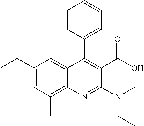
C1(CC)=CC(C)=C2C(=C1)C(C1=CC=CC=C1)=C(C(O)=O)C(N(CC)C)=N2
